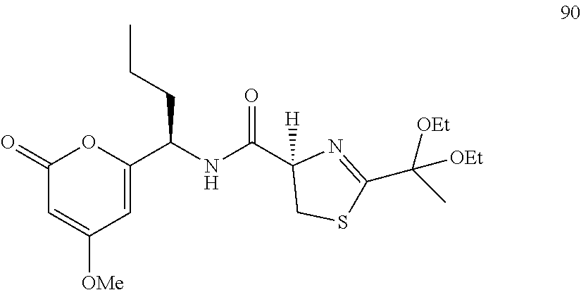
C1(=O)C=C([OMe])C=C(C(NC(C2([H])CSC(C(C)([OEt])[OEt])=N2)=O)CCC)O1
